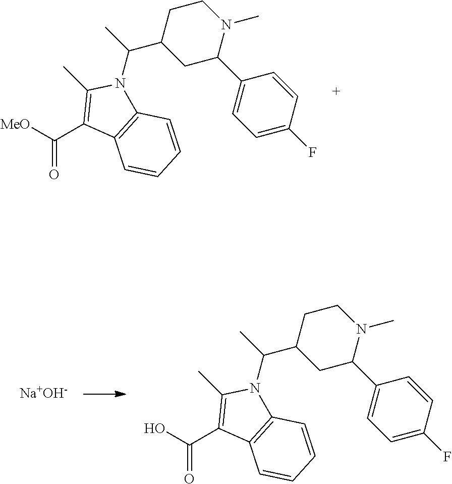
[MeO]C(C1=C(C)N(C(C)C2CC(C3=CC=C(F)C=C3)N(C)CC2)C2=C1C=CC=C2)=O.OC(C1=C(C)N(C(C)C2CC(C3=CC=C(F)C=C3)N(C)CC2)C2=C1C=CC=C2)=O.[Na+OH-]
